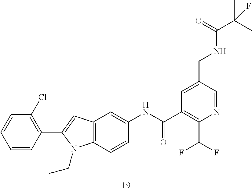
C1=C(CNC(C(C)(C)F)=O)C=NC(C(F)F)=C1C(NC1=CC2=C(C=C1)N(CC)C(C1=C(Cl)C=CC=C1)=C2)=O
